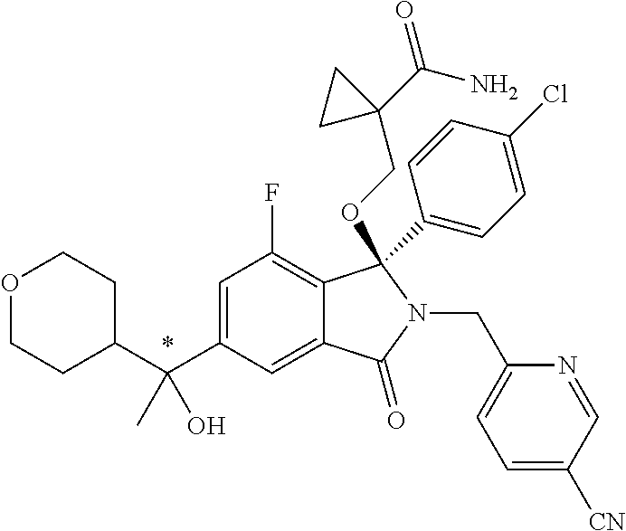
C1=C(C(C2CCOCC2)(O)C)C=C2C(=C1F)C(C1=CC=C(Cl)C=C1)(OCC1(C(=O)N)CC1)N(CC1=CC=C([CN])C=N1)C2=O
